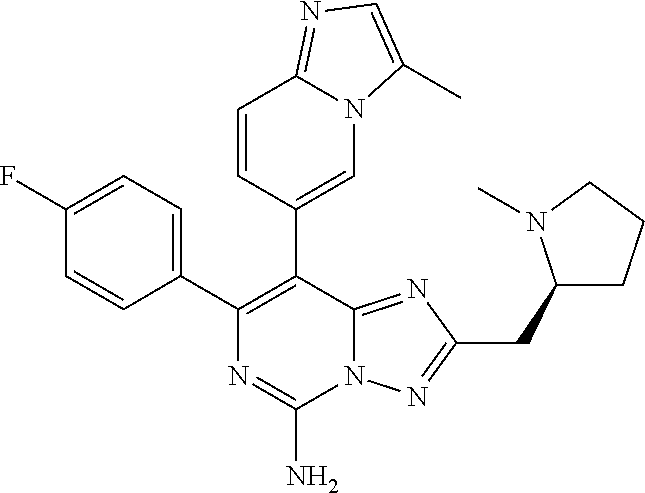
N12C(=NC(CC3CCCN3C)=N1)C(C1=CN3C(=NC=C3C)C=C1)=C(C1=CC=C(F)C=C1)N=C2N
